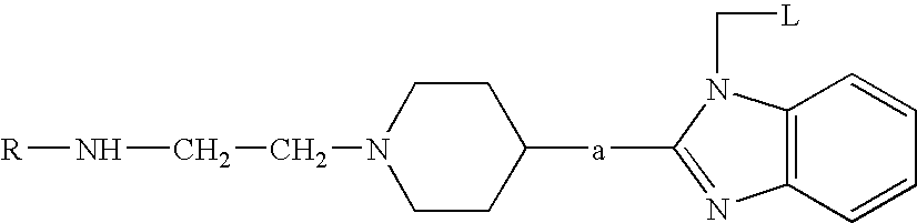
[R]NCCN1CCC([a]C2=NC3=C(N2C[L])C=CC=C3)CC1
